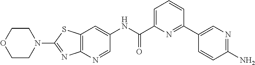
C12=C(N=CC(NC(C3=CC=CC(C4=CN=C(N)C=C4)=N3)=O)=C1)N=C(N1CCOCC1)S2
